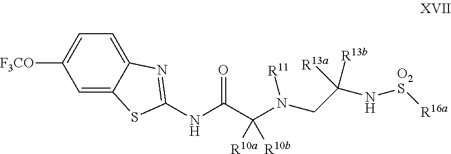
C1=C2C(=CC=C1[F3CO])N=C(NC(C(N(CC(N[O2S][R16a])([R13a])[R13b])[R11])([R10a])[R10b])=O)S2
